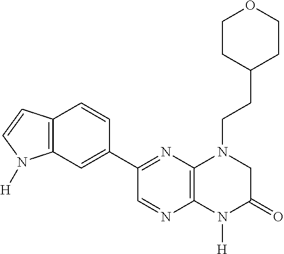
C12=C(N([H])C(=O)CN1CCC1CCOCC1)N=CC(C1=CC3=C(C=C1)C=CN3[H])=N2
